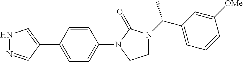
N1N=CC(C2=CC=C(N3C(=O)N(C(C4=CC=CC([OMe])=C4)C)CC3)C=C2)=C1
